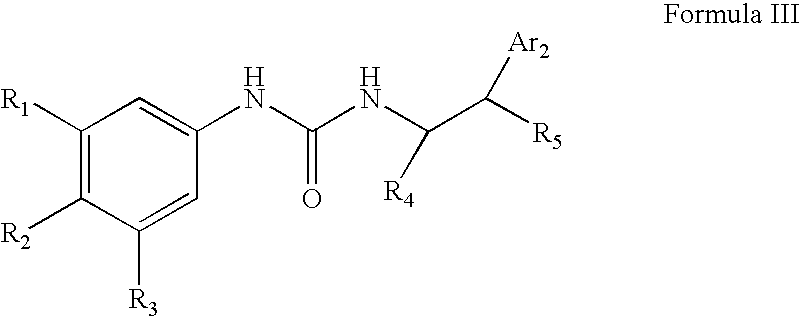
C1([R1])=C([R2])C([R3])=CC(NC(NC(C([R5])[Ar2])[R4])=O)=C1
